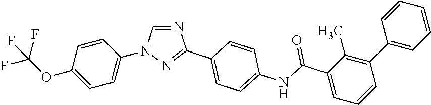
C1(OC(F)(F)F)=CC=C(N2C=NC(C3=CC=C(NC(C4=CC=CC(C5=CC=CC=C5)=C4C)=O)C=C3)=N2)C=C1
